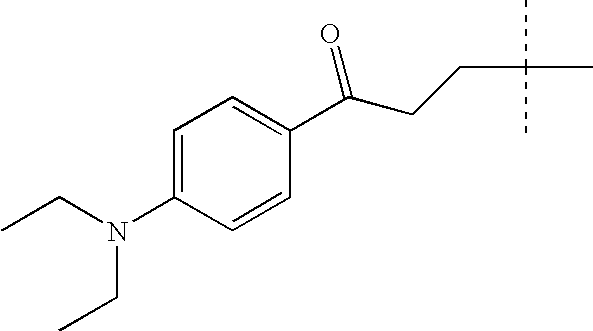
C1=C(N(CC)CC)C=CC(C(=O)CCC(C)(C)C)=C1
